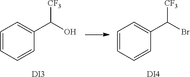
C1=CC=CC(C([CF3])O)=C1.[DI3].C1=CC=CC(C([CF3])Br)=C1.[DI4]
